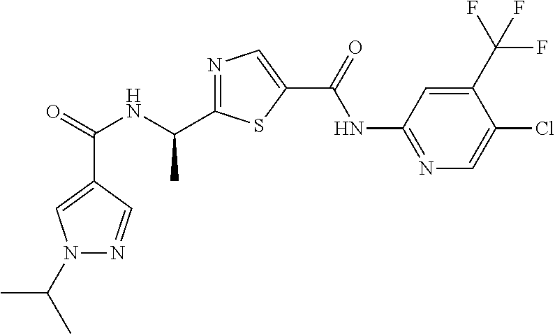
C(=O)(NC(C1=NC=C(C(NC2=NC=C(Cl)C(C(F)(F)F)=C2)=O)S1)C)C1=CN(C(C)C)N=C1
